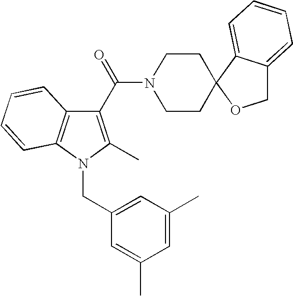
C1(C(=O)N2CCC3(CC2)C2=CC=CC=C2CO3)=C(C)N(CC2=CC(C)=CC(C)=C2)C2=C1C=CC=C2
